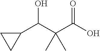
C1(C(C(C(O)=O)(C)C)O)CC1
